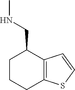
C12=C(C=CS1)C(CNC)CCC2
